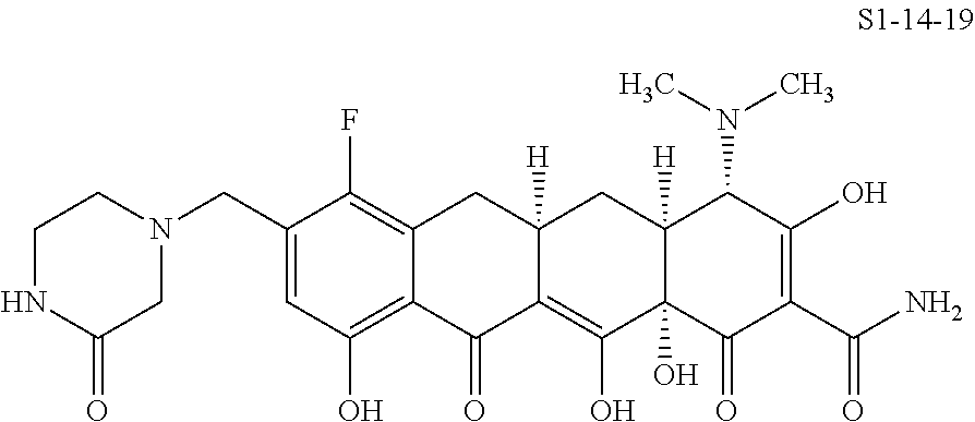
C1NC(=O)CN(CC2=CC(O)=C3C(=C2F)CC2([H])C(=C(O)C4(O)C([H])(C2)C(N(C)C)C(O)=C(C(=O)N)C4=O)C3=O)C1
